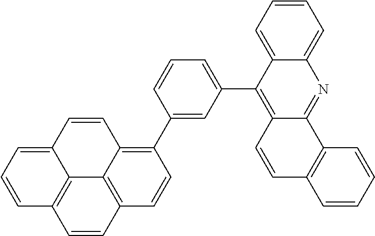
C1(C2=C3C4=C(C=C2)C=CC2=C4C(=CC=C2)C=C3)=CC(C2=C3C(=NC4=CC=CC=C24)C2=C(C=C3)C=CC=C2)=CC=C1
